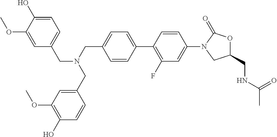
C1(CN(CC2=CC=C(O)C(OC)=C2)CC2=CC(OC)=C(O)C=C2)=CC=C(C2=C(F)C=C(N3CC(CNC(C)=O)OC3=O)C=C2)C=C1
